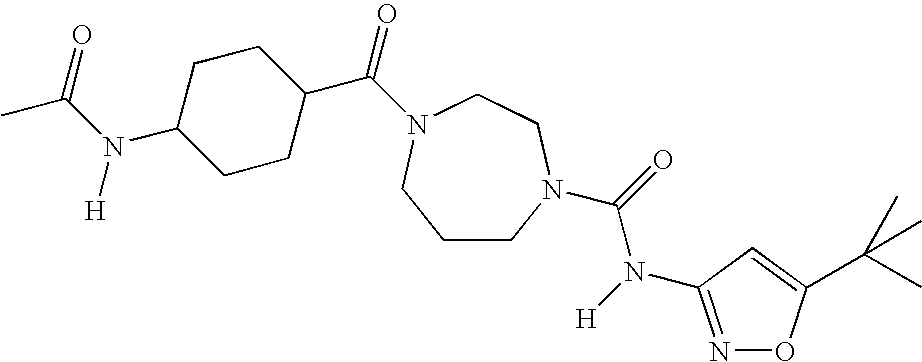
C1CN(C(=O)N([H])C2=NOC(C(C)(C)C)=C2)CCN(C(=O)C2CCC(N(C(=O)C)[H])CC2)C1
